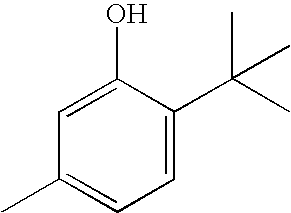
C1=C(C(C)(C)C)C(O)=CC(C)=C1
